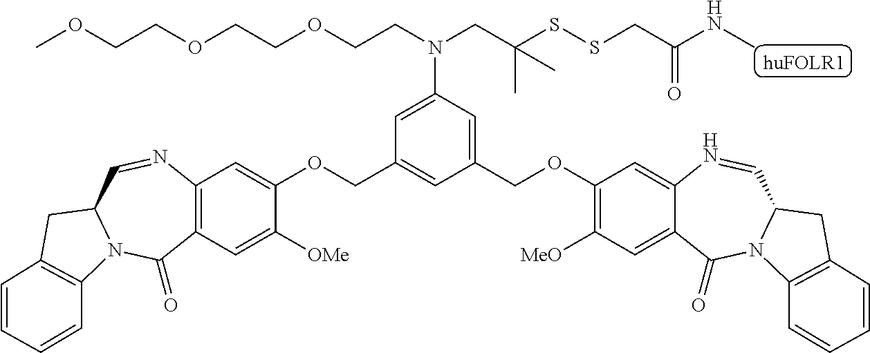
C1=C(COC2=C([MeO])C=C3C(=C2)N=CC2N(C3=O)C3=C(C2)C=CC=C3)C=C(COC2=CC3=C(C=C2[OMe])C(=O)N2C(C=N3)CC3=C2C=CC=C3)C=C1N(CCOCCOCCOC)CC(SSCC(NC)=O)(C)C
